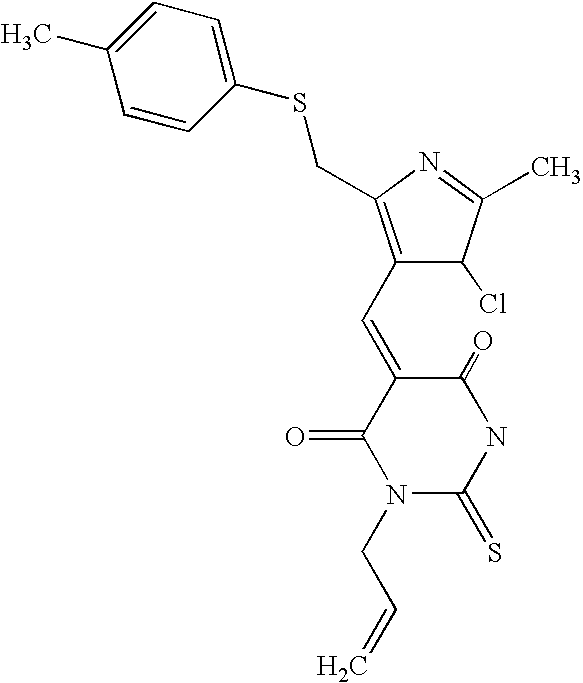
C1(=O)C(=CC2=C(CSC3=CC=C(C)C=C3)N=C(C)C2Cl)C(=O)N(CC=C)C(=S)N1
